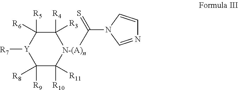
C1([R9])([R8])C([R10])([R11])[N-(A)n](C(=S)N2C=CN=C2)C([R4])([R3])C([R5])([R6])[Y]1[R7]
